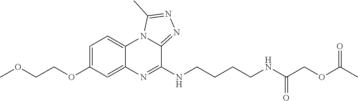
C1=C(OCCOC)C=C2C(=C1)N1C(=NN=C1C)C(NCCCCNC(COC(C)=O)=O)=N2
